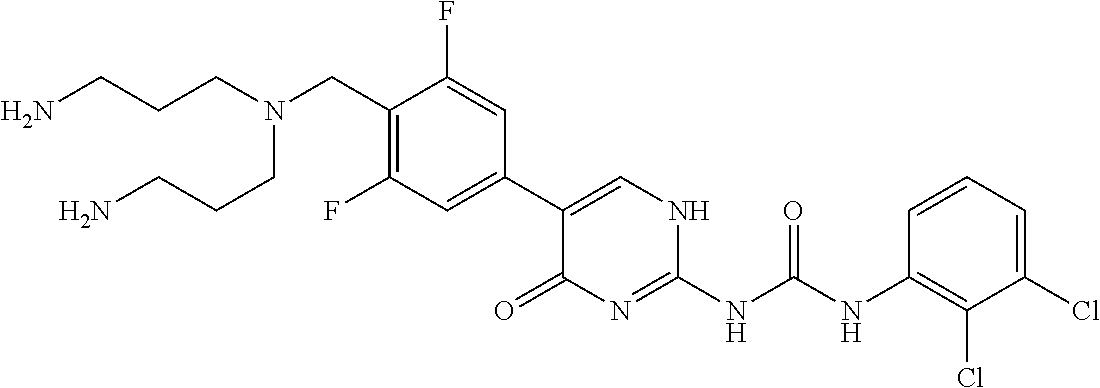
N(CC1=C(F)C=C(C2=CNC(NC(NC3=C(Cl)C(Cl)=CC=C3)=O)=NC2=O)C=C1F)(CCCN)CCCN
